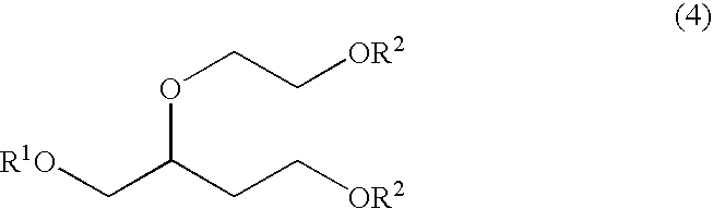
[R1O]CC(CC[OR2])OCC[OR2]
